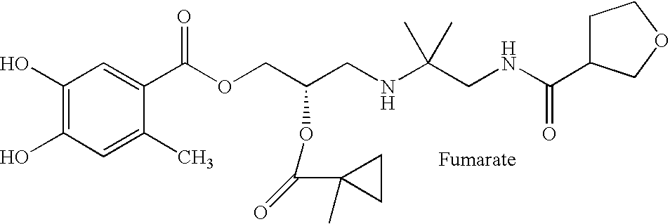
C1(O)=C(O)C=C(C)C(C(OCC(CNC(CNC(=O)C2CCOC2)(C)C)OC(=O)C2(C)CC2)=O)=C1
